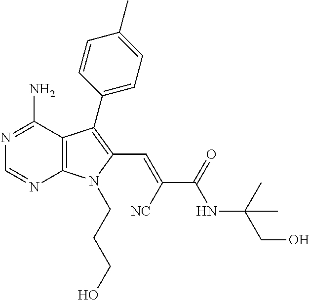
N1=C(N)C2=C(N=C1)N(CCCO)C(C=C([NC])C(=O)NC(CO)(C)C)=C2C1=CC=C(C)C=C1
